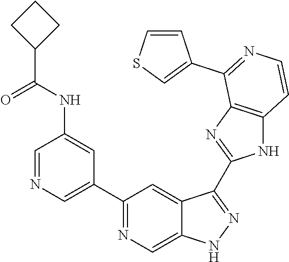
C1=NC=C(C2=NC=C3C(=C2)C(C2=NC4=C(N2)C=CN=C4C2=CSC=C2)=NN3)C=C1NC(=O)C1CCC1
